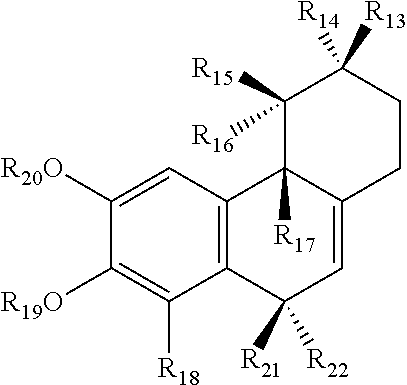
C1([R20O])=CC2=C(C([R18])=C1[R19O])C([R21])([R22])C=C1C2([R17])C([R15])([R16])C([R14])([R13])CC1
